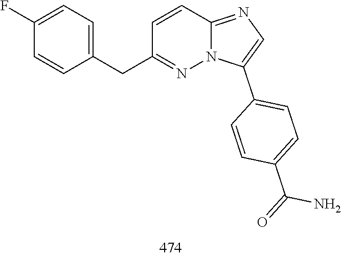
N1=C(CC2=CC=C(F)C=C2)C=CC2=NC=C(C3=CC=C(C(N)=O)C=C3)N12
